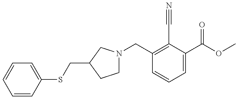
C1=CC(SCC2CN(CC3=C(C#N)C(C(OC)=O)=CC=C3)CC2)=CC=C1
